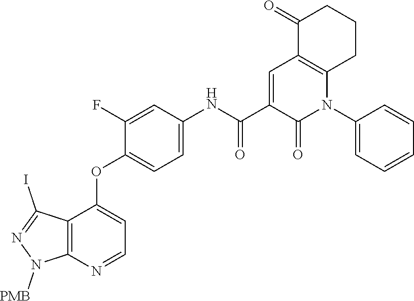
C12=C(N=CC=C1OC1=CC=C(NC(C3=CC4=C(N(C5=CC=CC=C5)C3=O)CCCC4=O)=O)C=C1F)N([PMB])N=C2I
